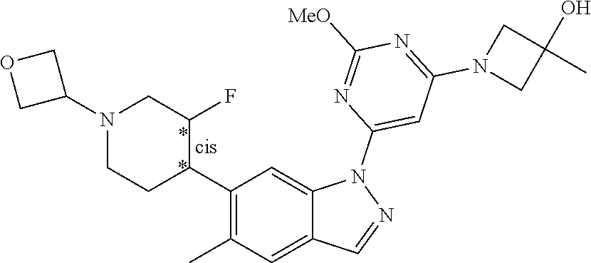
C1(C2C(F)CN(C3COC3)CC2)=C(C)C=C2C(=C1)N(C1=CC(N3CC(C)(O)C3)=NC([MeO])=N1)N=C2
